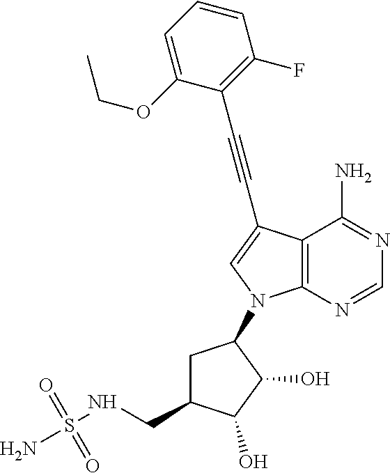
C12=C(N=CN=C1N)N(C1CC(CNS(N)(=O)=O)C(O)C1O)C=C2C#CC1=C(F)C=CC=C1OCC
